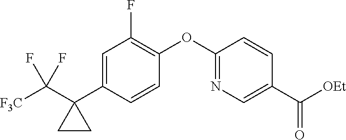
C1=C(C2(C([F3C])(F)F)CC2)C=CC(OC2=NC=C(C([OEt])=O)C=C2)=C1F
